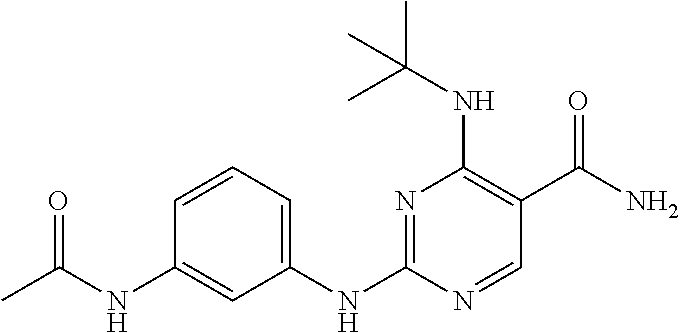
C1(NC2=NC(NC(C)(C)C)=C(C(N)=O)C=N2)=CC=CC(NC(C)=O)=C1
